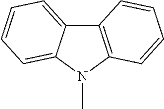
CN1C2=C(C3=CC=CC=C13)C=CC=C2
